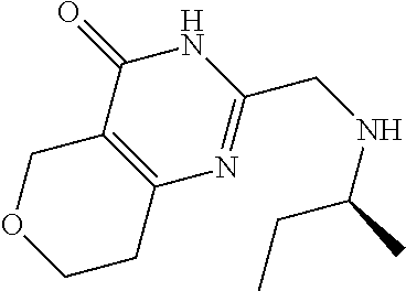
O1CCC2=C(C1)C(=O)NC(CNC(C)CC)=N2
